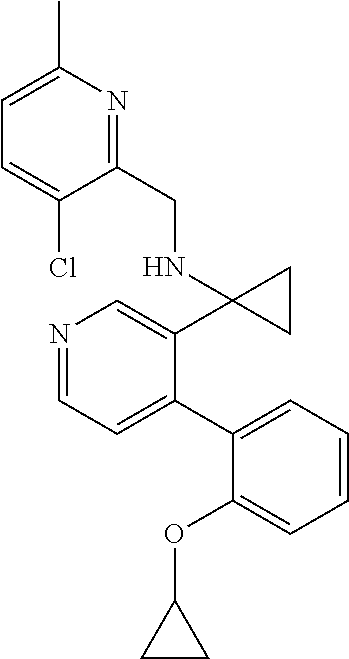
N1=CC=C(C2=CC=CC=C2OC2CC2)C(C2(NCC3=NC(C)=CC=C3Cl)CC2)=C1
